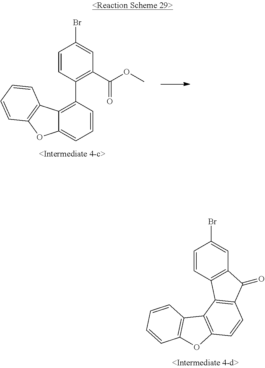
C1=CC2=C(C=C1Br)C(=O)C1=C2C2=C(C=C1)OC1=C2C=CC=C1.C1=CC(C2=C(C(OC)=O)C=C(Br)C=C2)=C2C(=C1)OC1=C2C=CC=C1
